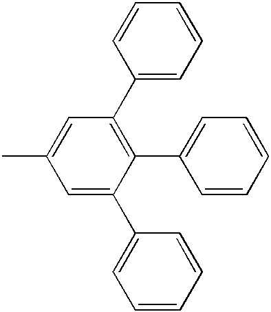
C1=C(C)C=C(C2=CC=CC=C2)C(C2=CC=CC=C2)=C1C1=CC=CC=C1
